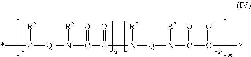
*C([R2])[Q1]N([R2])C(=O)C(=O)N([R7])[Q]N([R7])C(C(=O)*)=O
